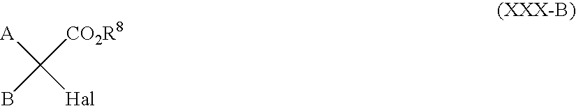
[A]C([Hal])([CO2R8])B
